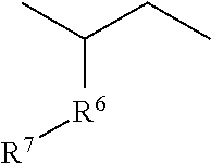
C(CC)(C)[R6][R7]
